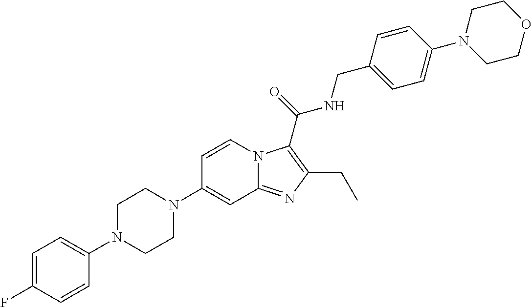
C1=CN2C(=NC(CC)=C2C(=O)NCC2=CC=C(N3CCOCC3)C=C2)C=C1N1CCN(C2=CC=C(F)C=C2)CC1
